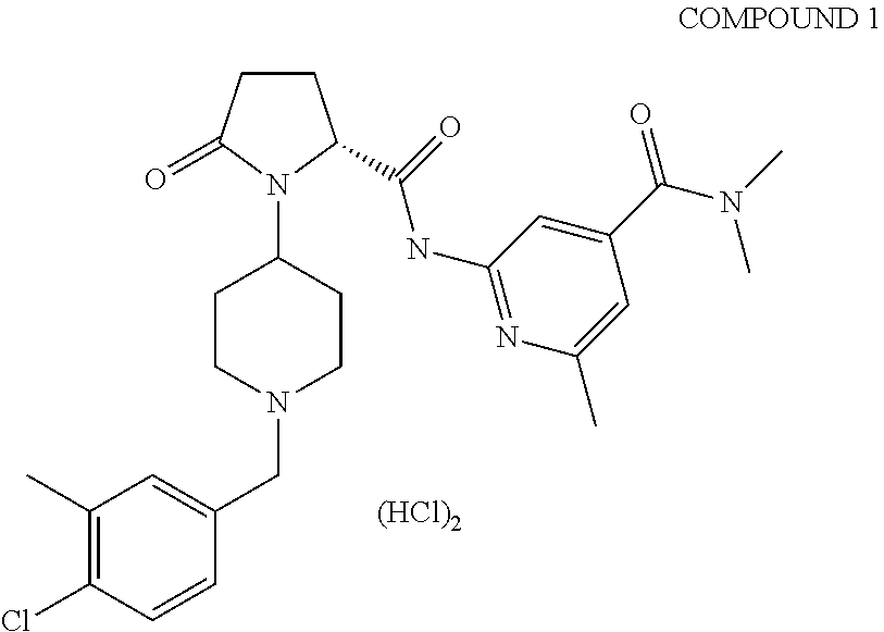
C1(C)=C(Cl)C=CC(CN2CCC(N3C(=O)CCC3C(NC3=NC(C)=CC(C(=O)N(C)C)=C3)=O)CC2)=C1.[(HCl)2]
